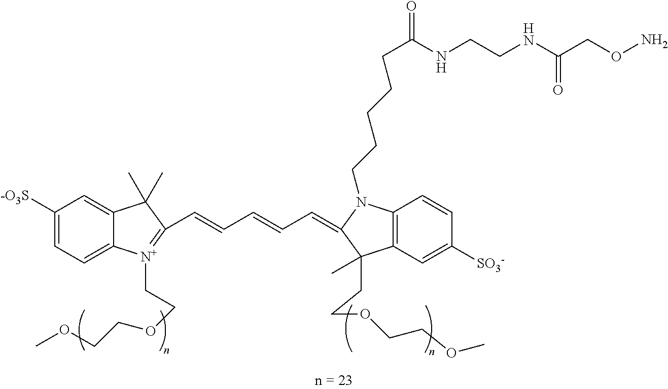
C(C=CC1=[N+](CCOCCOC)C2=CC=C([-O3S])C=C2C1(C)C)=CC=C1N(CCCCCC(NCCNC(CON)=O)=O)C2=C(C=C([SO3-])C=C2)C1(C)CCOCCOC
